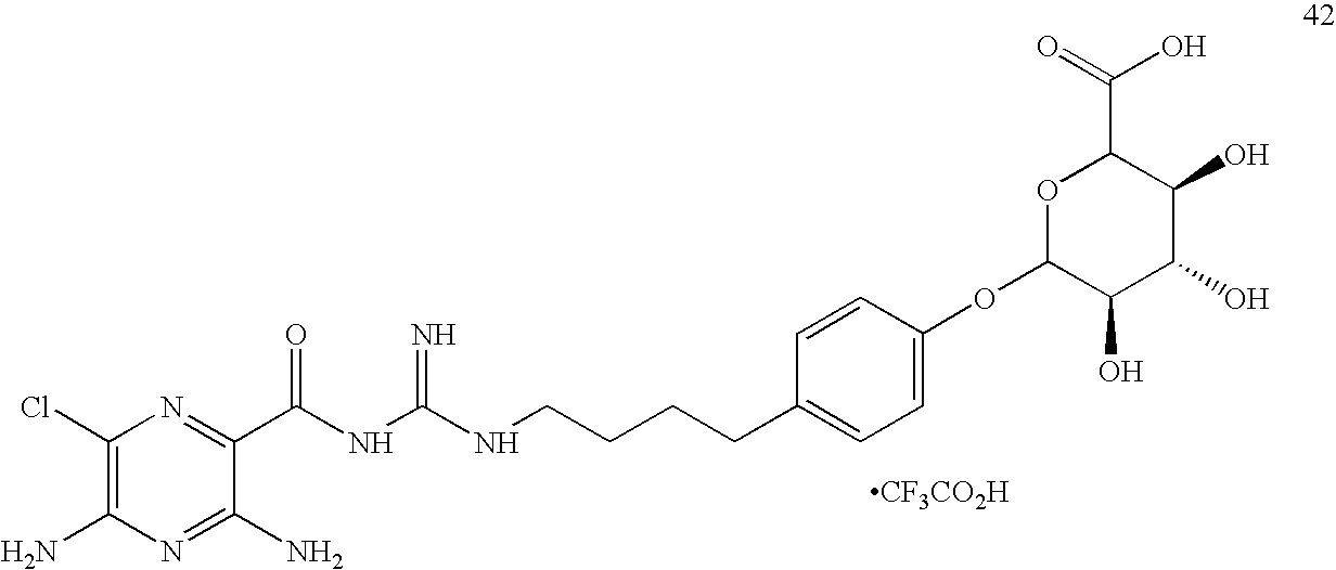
C1(Cl)=C(N)N=C(N)C(C(NC(NCCCCC2=CC=C(OC3C(O)C(O)C(O)C(C(O)=O)O3)C=C2)=N)=O)=N1.[CF3CO2H]
